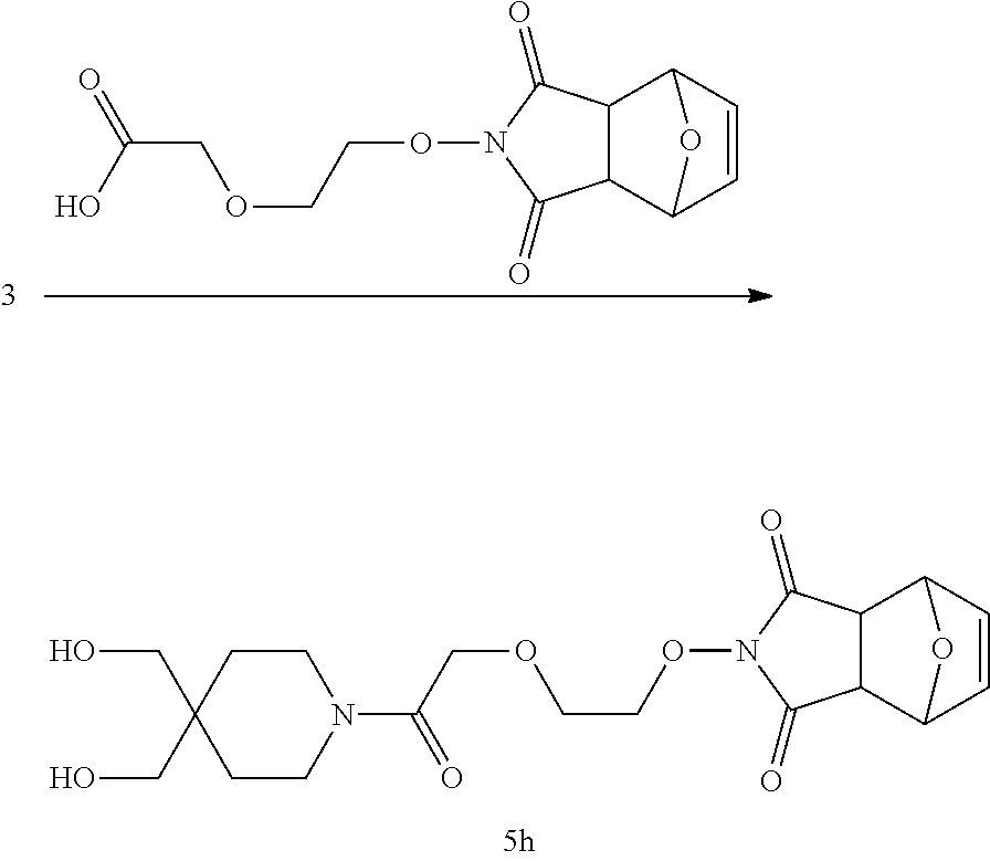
OC(COCCON1C(=O)C2C(C1=O)C1C=CC2O1)=O.C1CC(CO)(CO)CCN1C(COCCON1C(=O)C2C(C1=O)C1C=CC2O1)=O
